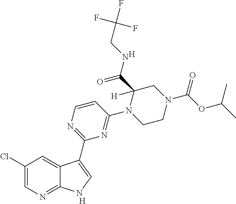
[H].C1=CN=C(C2=CNC3=NC=C(Cl)C=C32)N=C1N1CCN(C(OC(C)C)=O)CC1(C(NCC(F)(F)F)=O)[H].[H]
